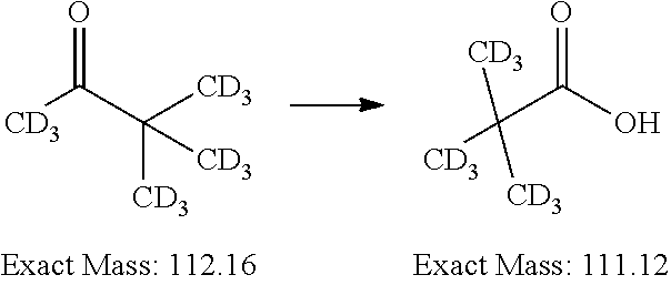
[CD3]C(C([CD3])([CD3])[CD3])=O.C(C(O)=O)([CD3])([CD3])[CD3]
